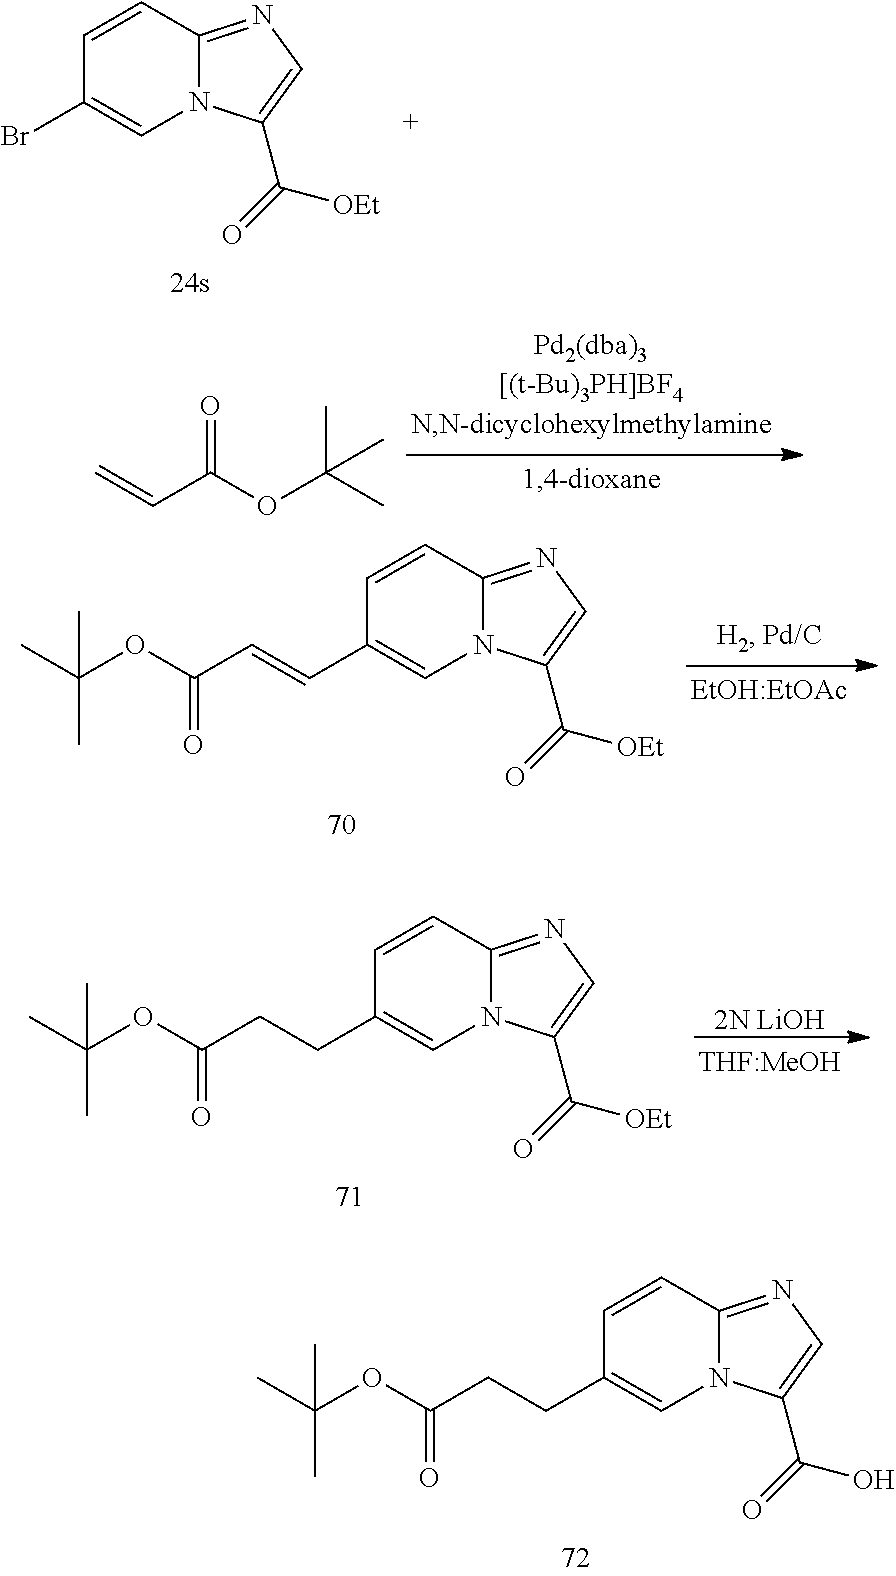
C1=CC2=NC=C(C(=O)[OEt])N2C=C1Br.C(C(OC(C)(C)C)=O)=C.C1=CC2=NC=C(C(=O)[OEt])N2C=C1C=CC(OC(C)(C)C)=O.C1=CC2=NC=C(C(=O)[OEt])N2C=C1CCC(OC(C)(C)C)=O.[2N LiOH].C1=CC2=NC=C(C(=O)O)N2C=C1CCC(OC(C)(C)C)=O
